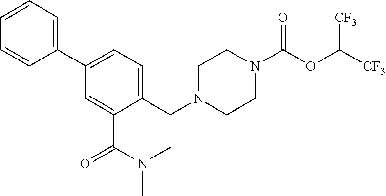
N1(C(OC([CF3])[CF3])=O)CCN(CC2=CC=C(C3=CC=CC=C3)C=C2C(=O)N(C)C)CC1
